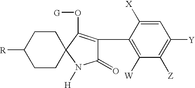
C1CC([R])CCC12N([H])C(=O)C(C1=C([W])C([Z])=C([Y])C=C1[X])=C2O[G]
